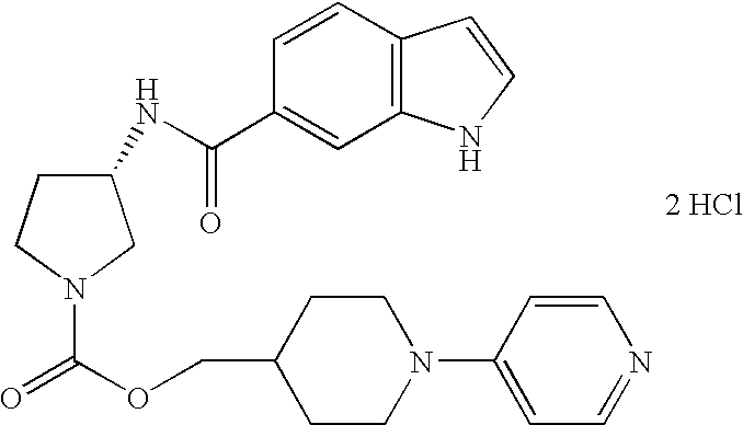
C1(NC(C2=CC3=C(C=C2)C=CN3)=O)CCN(C(OCC2CCN(C3=CC=NC=C3)CC2)=O)C1.[2 HCl]
